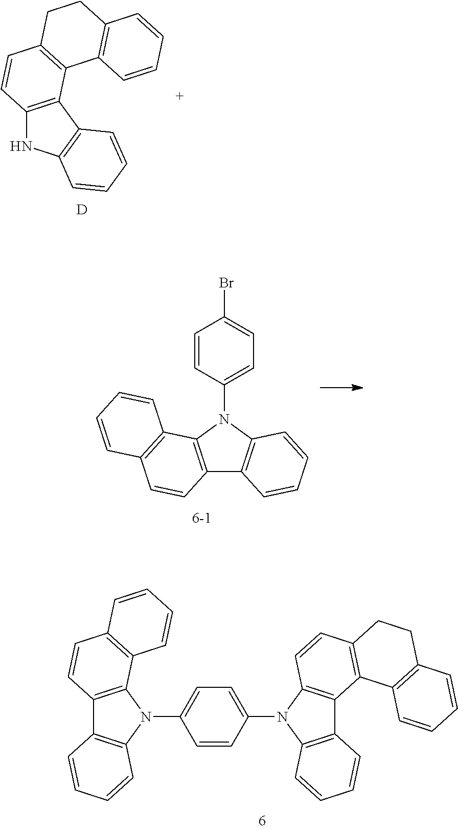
C12=C(C3=C(N1)C=CC=C3)C1=C(C=C2)CCC2=C1C=CC=C2.[D].C12=C(N(C3=CC=C(Br)C=C3)C3=C1C=CC=C3)C1=C(C=C2)C=CC=C1.C1=CC(N2C3=C(C4=C2C=CC2=C4C4=C(CC2)C=CC=C4)C=CC=C3)=CC=C1N1C2=C(C3=C1C=CC=C3)C=CC1=C2C=CC=C1
